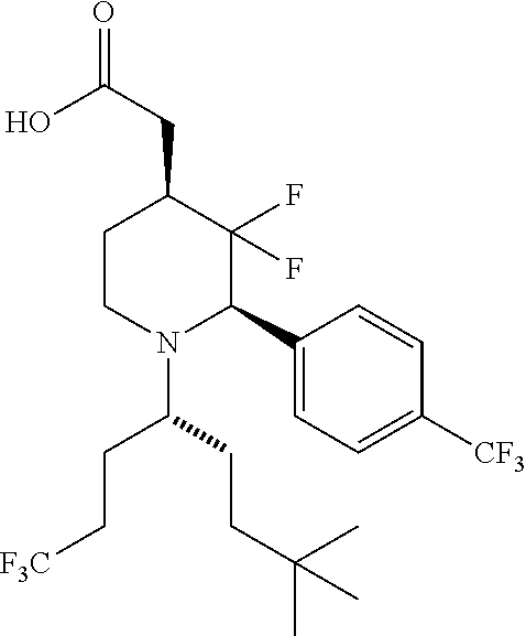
C1N(C(CCC(C)(C)C)CC[F3C])C(C2=CC=C([CF3])C=C2)C(F)(F)C(CC(=O)O)C1
